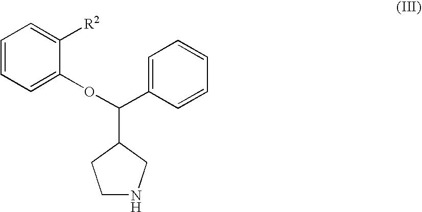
C1=CC=C(OC(C2=CC=CC=C2)C2CCNC2)C([R2])=C1
